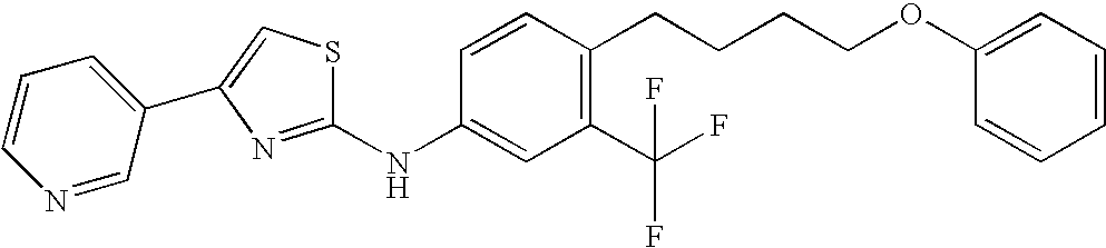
C1=CC=C(C2=CSC(NC3=CC(C(F)(F)F)=C(CCCCOC4=CC=CC=C4)C=C3)=N2)C=N1
